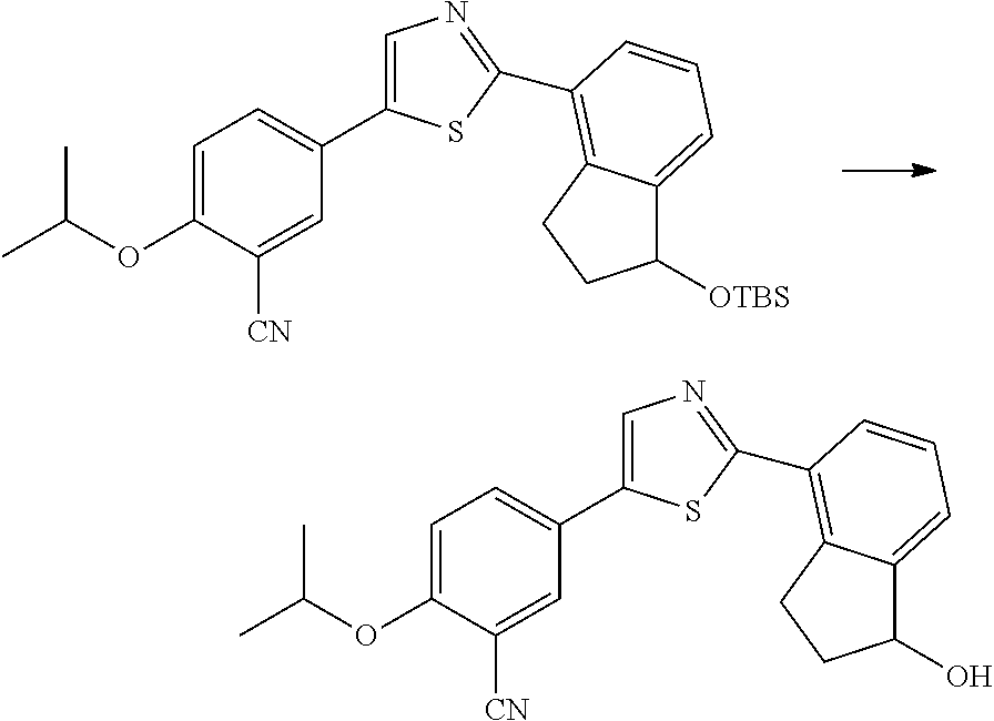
C1=C(C2=CC=C(OC(C)C)C([CN])=C2)SC(C2=C3C(=CC=C2)C([OTBS])CC3)=N1.C1=C(C2=CC=C(OC(C)C)C([CN])=C2)SC(C2=C3C(=CC=C2)C(O)CC3)=N1
